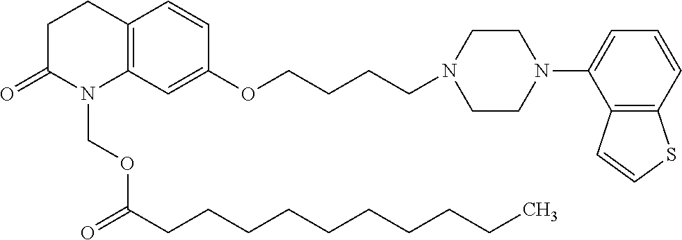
C12=C(C=C(OCCCCN3CCN(C4=CC=CC5=C4C=CS5)CC3)C=C1)N(COC(CCCCCCCCCC)=O)C(=O)CC2
